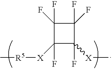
C1([X][R5]C)(F)C([X]C)(F)C(F)(F)C1(F)F
